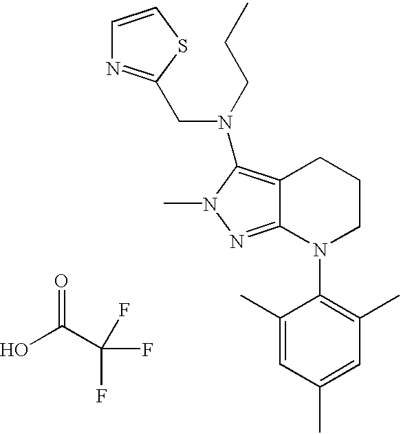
O=C(C(F)(F)F)O.C12=C(N(CC3=NC=CS3)CCC)N(C)N=C1N(C1=C(C)C=C(C)C=C1C)CCC2
